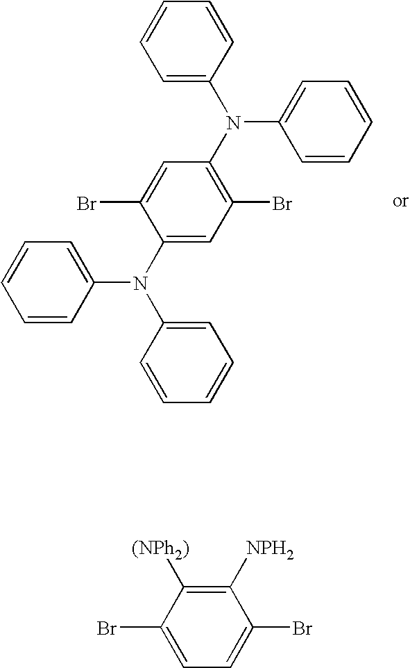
C1=CC(N(C2=CC=CC=C2)C2=CC(Br)=C(N(C3=CC=CC=C3)C3=CC=CC=C3)C=C2Br)=CC=C1.C1(Br)=CC=C(Br)C([NPH2])=C1[(NPh2)]
